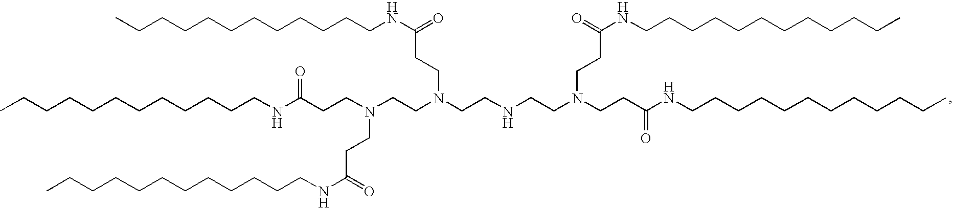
CCCCCCCCCCCCNC(CCN(CCN(CCNCCN(CCC(NCCCCCCCCCCCC)=O)CCC(NCCCCCCCCCCCC)=O)CCC(NCCCCCCCCCCCC)=O)CCC(NCCCCCCCCCCCC)=O)=O
